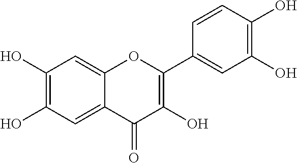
C1(O)=C(O)C=C2C(=C1)OC(C1=CC(O)=C(O)C=C1)=C(O)C2=O
